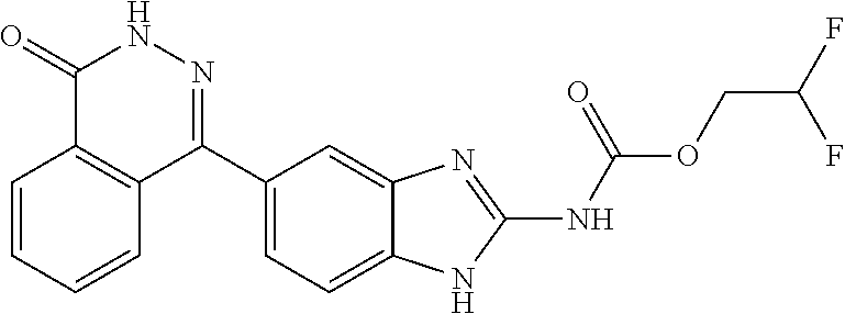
O(CC(F)F)C(=O)NC1=NC2=CC(C3=NNC(=O)C4=C3C=CC=C4)=CC=C2N1
